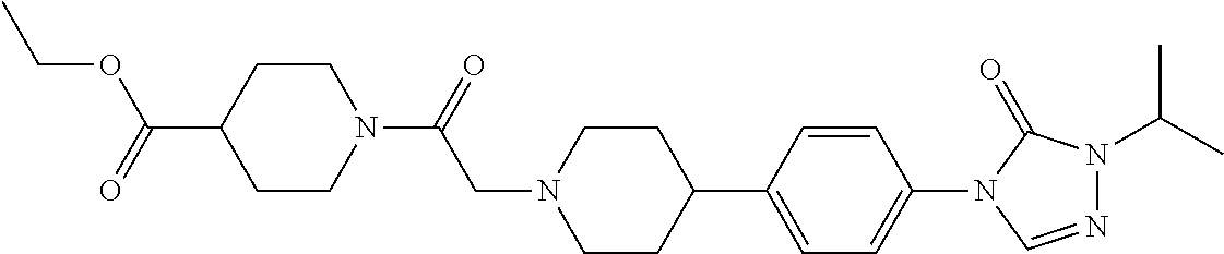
C1CC(C2=CC=C(N3C=NN(C(C)C)C3=O)C=C2)CCN1CC(=O)N1CCC(C(=O)OCC)CC1
